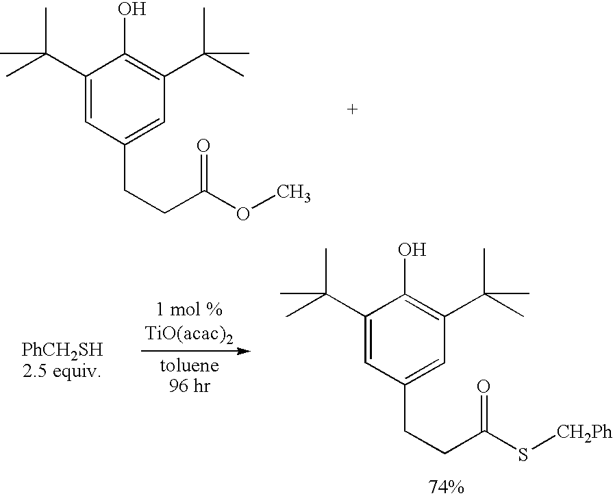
C1(C(C)(C)C)=CC(CCC(=O)OC)=CC(C(C)(C)C)=C1O.[PhCH2SH2.5 equiv].C1(C(C)(C)C)=CC(CCC(=O)S[CH2Ph])=CC(C(C)(C)C)=C1O
